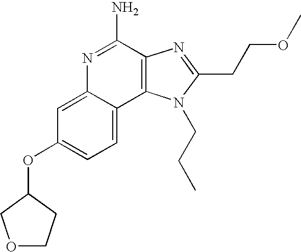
C1=C2C(=CC=C1OC1COCC1)C1=C(C(N)=N2)N=C(CCOC)N1CCC
